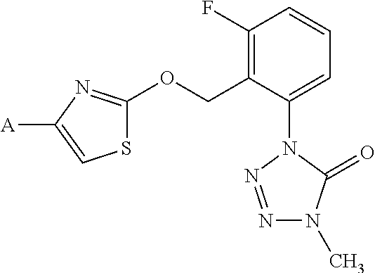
C1(F)=C(COC2=NC([A])=CS2)C(N2C(=O)N(C)N=N2)=CC=C1
